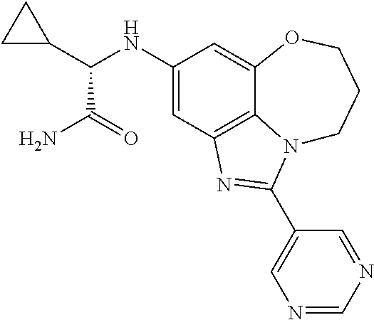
C1(NC(C2CC2)C(N)=O)=CC2=C3C(=C1)OCCCN3C(C1=CN=CN=C1)=N2
